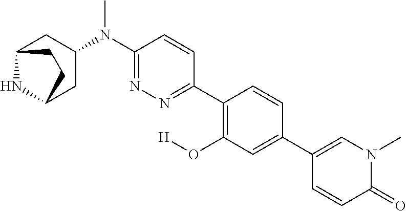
C1(C2=CC(O[H])=C(C3=NN=C(N(C)C4CC5NC(C4)CC5)C=C3)C=C2)=CN(C)C(=O)C=C1
